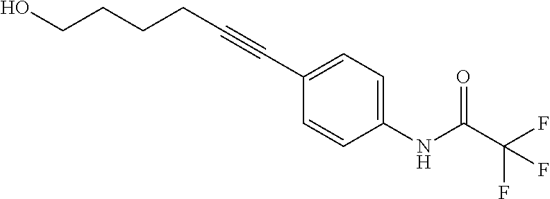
C1=CC(NC(C(F)(F)F)=O)=CC=C1C#CCCCCO
